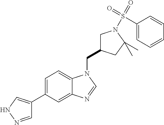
C(N1C2=CC=C(C3=CNN=C3)C=C2N=C1)C1CN(S(=O)(=O)C2=CC=CC=C2)C(C)(C)C1
